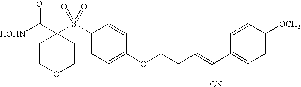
[HOHN]C(C1(S(C2=CC=C(OCCC=C(C3=CC=C([OCH3])C=C3)[CN])C=C2)(=O)=O)CCOCC1)=O
